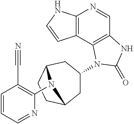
C12=C(C3=C(C=N1)NC(=O)N3C1CC3CCC(C1)N3C1=C(C#N)C=CC=N1)C=CN2
